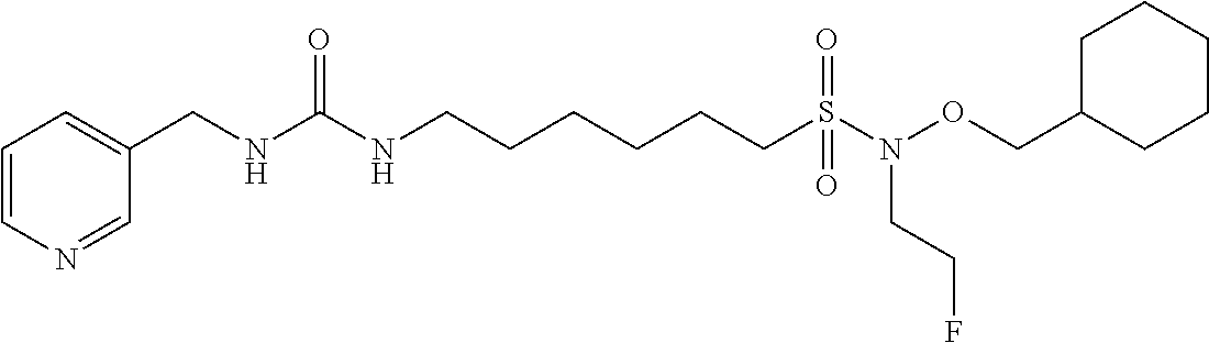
C(NC(NCCCCCCS(N(OCC1CCCCC1)CCF)(=O)=O)=O)C1=CC=CN=C1
